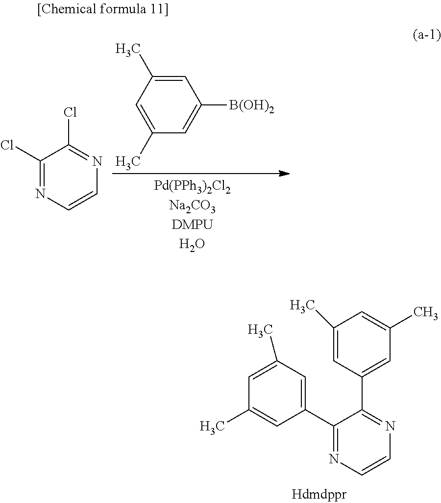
C1=C(C)C=C(C)C=C1[B(OH)2].C1(Cl)=NC=CN=C1Cl.C1=C(C)C=C(C2=NC=CN=C2C2=CC(C)=CC(C)=C2)C=C1C
